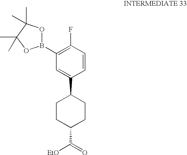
C1(F)=C(B2OC(C)(C)C(C)(C)O2)C=C(C2CCC(C(=O)[EtO])CC2)C=C1
